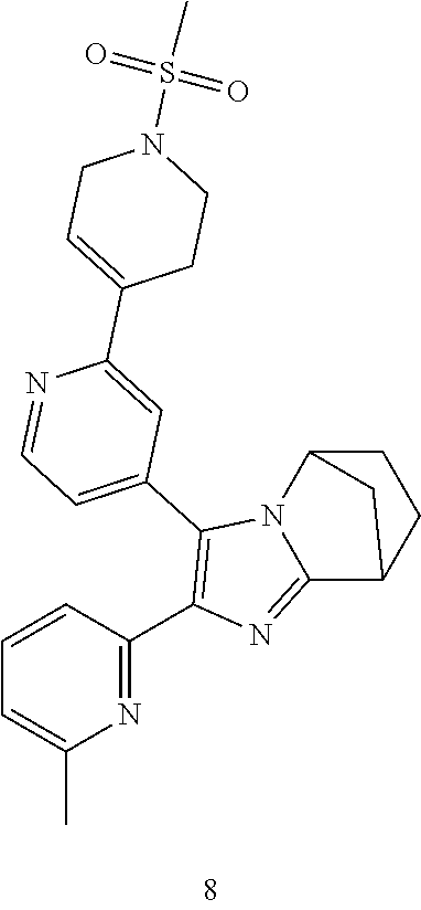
N1=C(C2=C(C3=CC=NC(C4=CCN(S(=O)(=O)C)CC4)=C3)N3C(=N2)C2CCC3C2)C=CC=C1C
